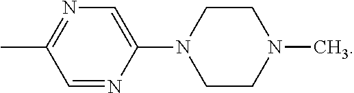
C1=NC(N2CCN(C)CC2)=CN=C1C
